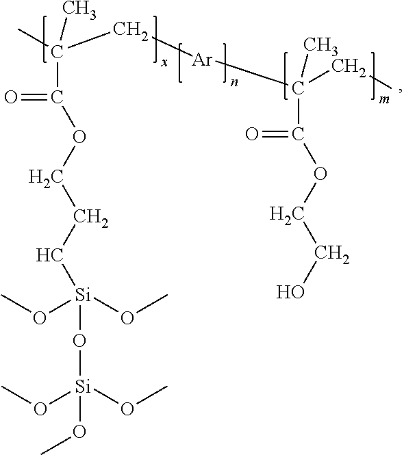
CC(C[Ar]C(C)(CC)C(=O)OCCO)(C)C(=O)OCCC[Si](O[Si](OC)(OC)OC)(OC)OC
